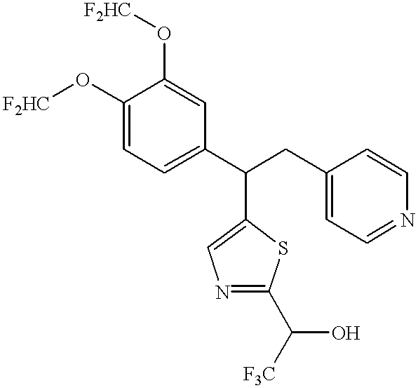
C(C1=CN=C(C(O)[F3C])S1)(C1=CC=C(O[F2HC])C(O[F2HC])=C1)CC1=CC=NC=C1
